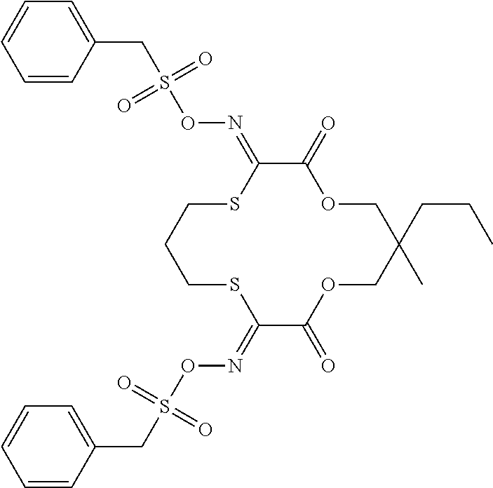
C1=CC(CS(ON=C2C(=O)OCC(C)(CCC)COC(=O)C(=NOS(CC3=CC=CC=C3)(=O)=O)SCCCS2)(=O)=O)=CC=C1
